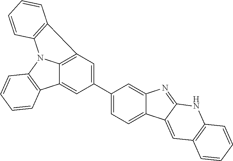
C1(C2=CC3=C4C(=C2)C2=C(N4C4=C3C=CC=C4)C=CC=C2)=CC=C2C(=C1)N=C1C2=CC2=C(N1)C=CC=C2
